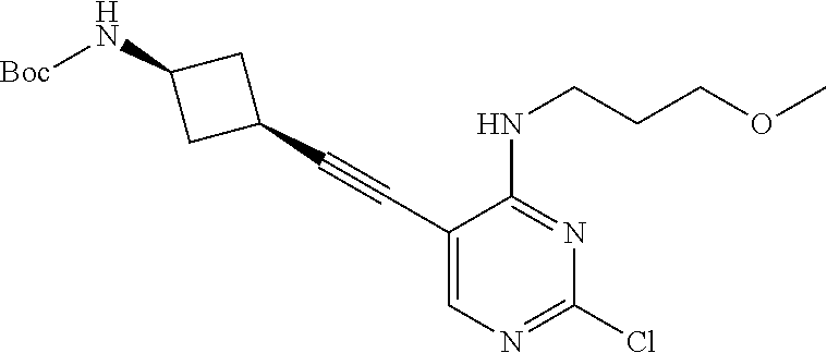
C1(C#CC2=CN=C(Cl)N=C2NCCCOC)CC(N[Boc])C1
